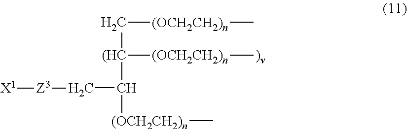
C([(OCH2CH2)n]C)[(HC]([(OCH2CH2)n]C)C([(OCH2CH2)n]C)C[Z3][X1]
